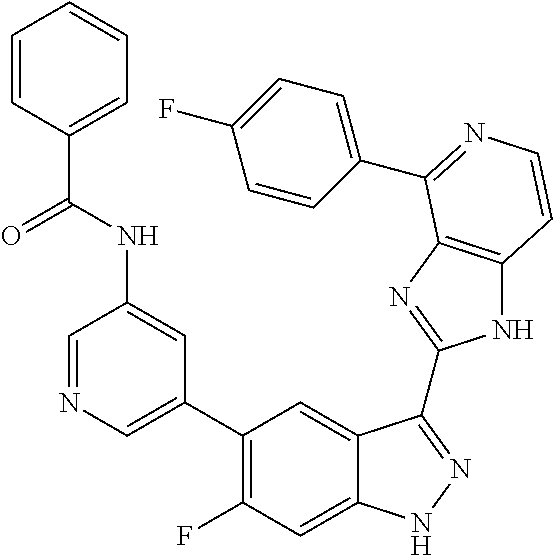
C1=C(C2=C(F)C=C3C(=C2)C(C2=NC4=C(N2)C=CN=C4C2=CC=C(F)C=C2)=NN3)C=C(NC(=O)C2=CC=CC=C2)C=N1
